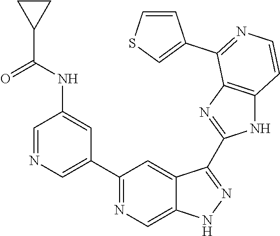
C1=NC=C(C2=NC=C3C(=C2)C(C2=NC4=C(N2)C=CN=C4C2=CSC=C2)=NN3)C=C1NC(=O)C1CC1
